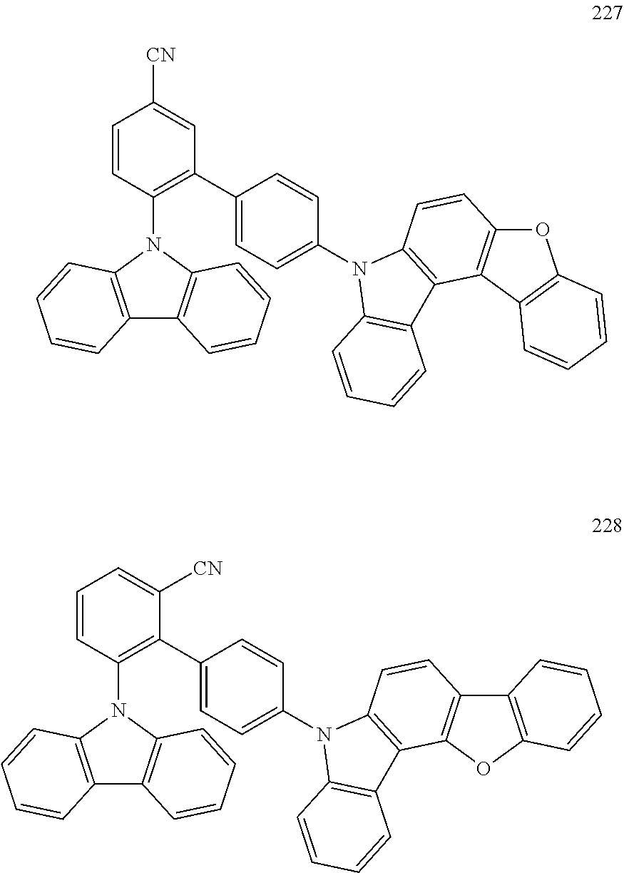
C12=C(N(C3=C(C4=CC=C(N5C6=C(C7=C5C=CC5=C7OC7=C5C=CC=C7)C=CC=C6)C=C4)C([CN])=CC=C3)C3=C1C=CC=C3)C=CC=C2.C12=C(N(C3=C(C4=CC=C(N5C6=C(C7=C5C=CC5=C7C7=C(O5)C=CC=C7)C=CC=C6)C=C4)C=C([CN])C=C3)C3=C1C=CC=C3)C=CC=C2
